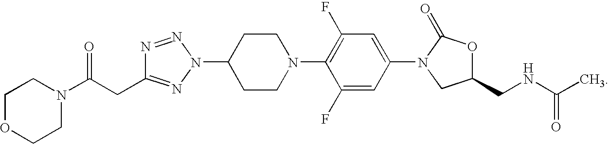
C1(N2C(=O)OC(CNC(C)=O)C2)=CC(F)=C(N2CCC(N3N=C(CC(N4CCOCC4)=O)N=N3)CC2)C(F)=C1
